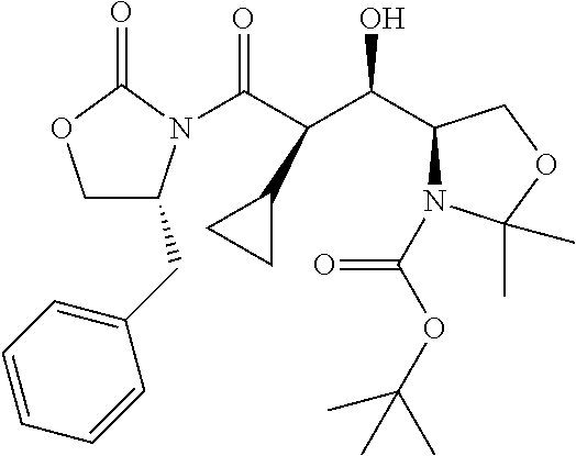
C1C(CC2=CC=CC=C2)N(C(C(C(C2N(C(OC(C)(C)C)=O)C(C)(C)OC2)O)C2CC2)=O)C(=O)O1
